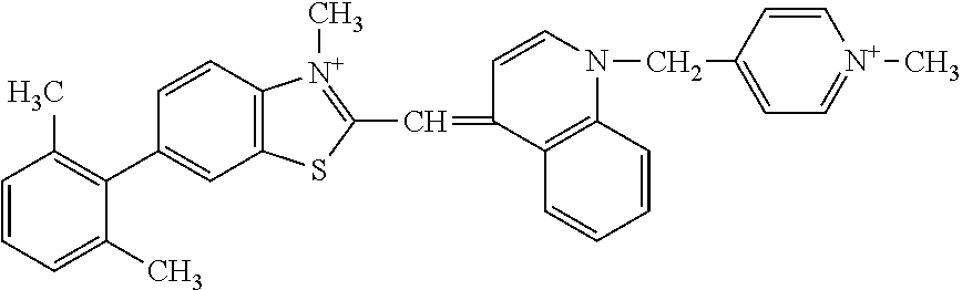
C1(C2=C(C)C=CC=C2C)=CC2=C(C=C1)[N+](C)=C(C=C1C=CN(CC3=CC=[N+](C)C=C3)C3=C1C=CC=C3)S2
